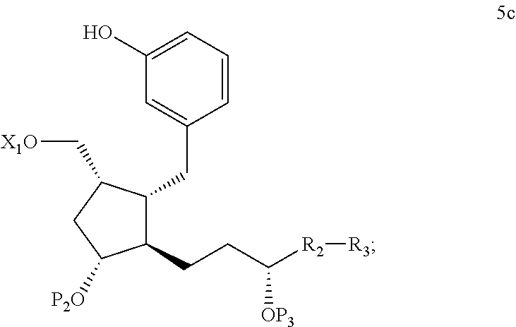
C1(CCC([R2][R3])[OP3])C(CC2=CC(O)=CC=C2)C(C[X1O])CC1[P2O]
